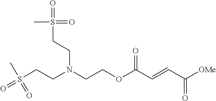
N(CCOC(C=CC([OMe])=O)=O)(CCS(=O)(C)=O)CCS(=O)(=O)C
